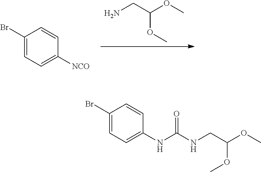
NCC(OC)OC.C1=C(Br)C=CC([NCO])=C1.C1=C(Br)C=CC(NC(NCC(OC)OC)=O)=C1
